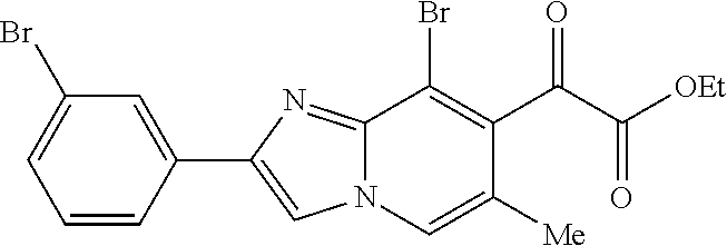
C1(Br)=C(C(=O)C([OEt])=O)C([Me])=CN2C1=NC(C1=CC(Br)=CC=C1)=C2
